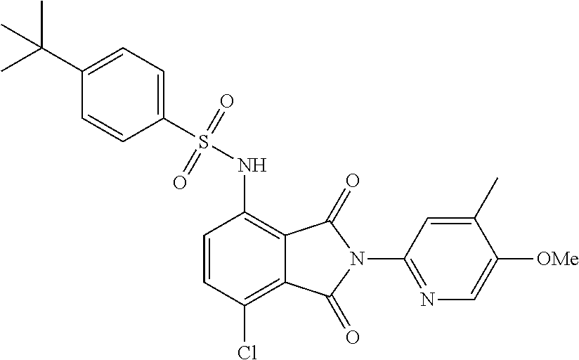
C1=CC(Cl)=C2C(=C1NS(=O)(=O)C1=CC=C(C(C)(C)C)C=C1)C(=O)N(C1=NC=C([OMe])C(C)=C1)C2=O
